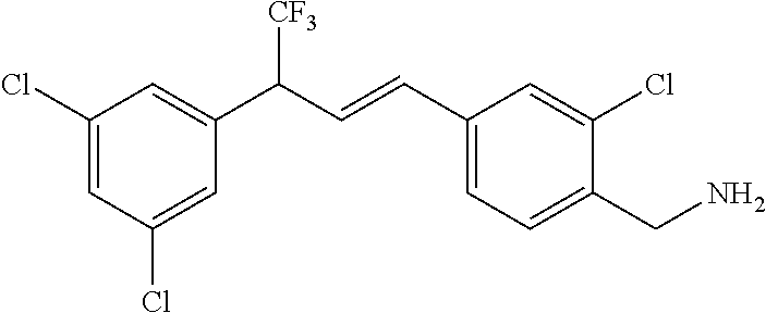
C1(C=CC(C2=CC(Cl)=CC(Cl)=C2)[CF3])=CC=C(CN)C(Cl)=C1
